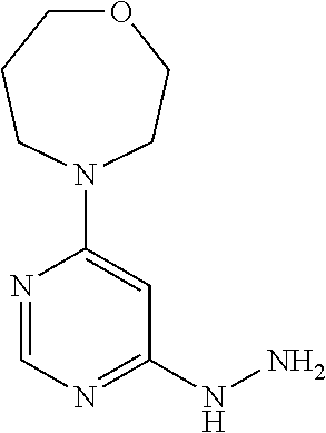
O1CCCN(C2=CC(NN)=NC=N2)CC1
